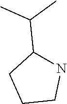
N1C(C(C)C)CCC1
